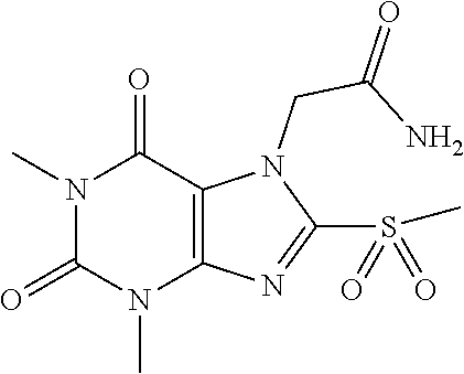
N1(C)C(=O)N(C)C2=C(C1=O)N(CC(N)=O)C(S(=O)(C)=O)=N2
